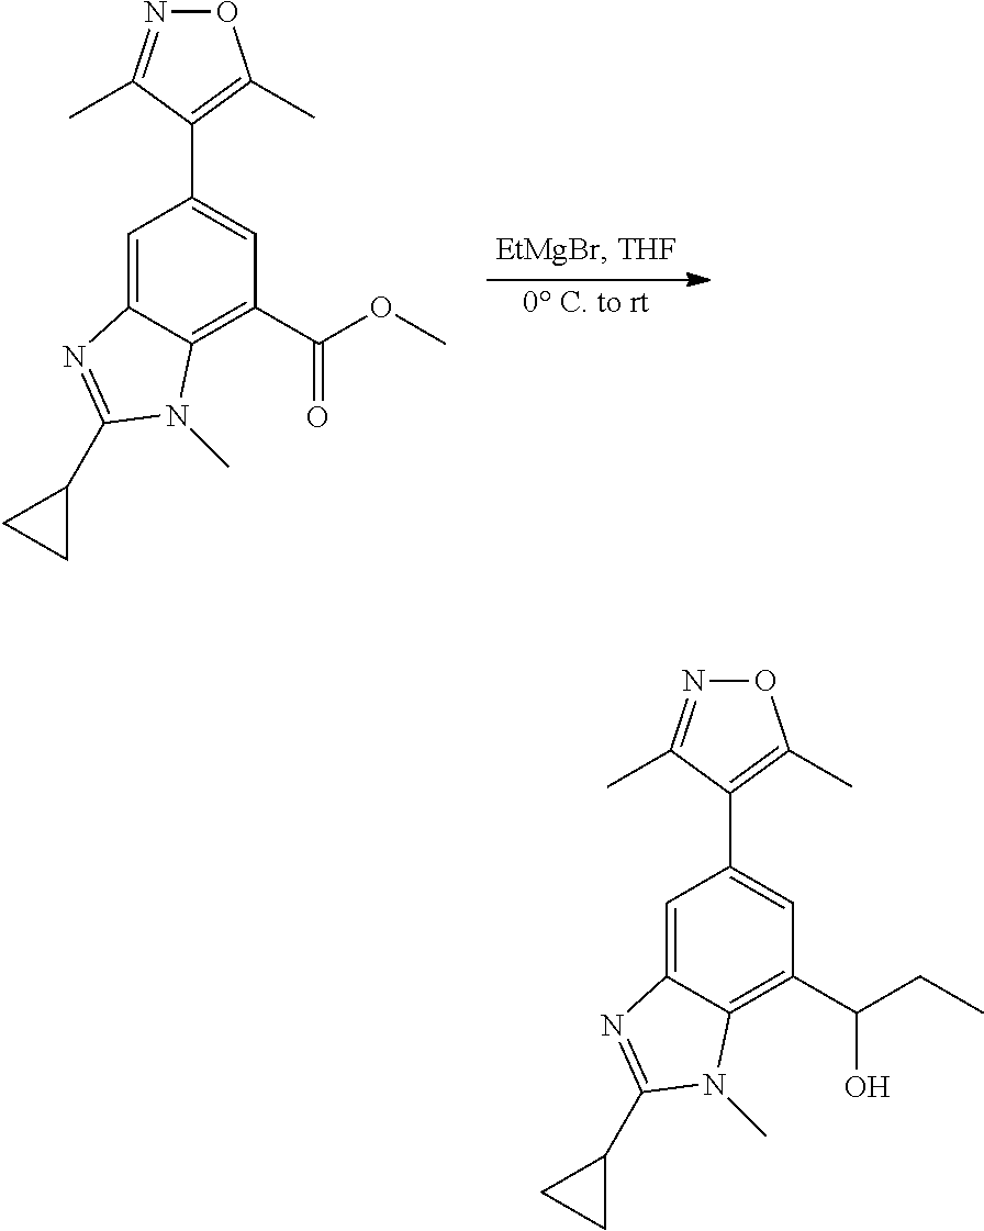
[0 C. to rt].C1=C2C(=C(C(OC)=O)C=C1C1=C(C)ON=C1C)N(C)C(C1CC1)=N2.C1=C2C(=C(C(CC)O)C=C1C1=C(C)ON=C1C)N(C)C(C1CC1)=N2
